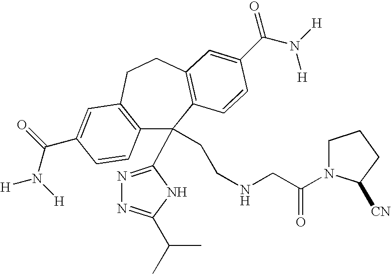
C12=C(CCC3=C(C1(CCNCC(=O)N1CCCC1[CN])C1=NN=C(C(C)C)N1)C=CC(C(=O)N([H])[H])=C3)C=C(C(N([H])[H])=O)C=C2
